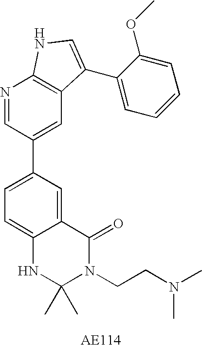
C12=CC(C3=CC4=C(N=C3)NC=C4C3=CC=CC=C3OC)=CC=C1NC(C)(C)N(CCN(C)C)C2=O
